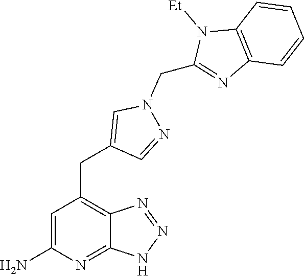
C1=C(N)N=C2C(=C1CC1=CN(CC3=NC4=C(C=CC=C4)N3[Et])N=C1)N=NN2
